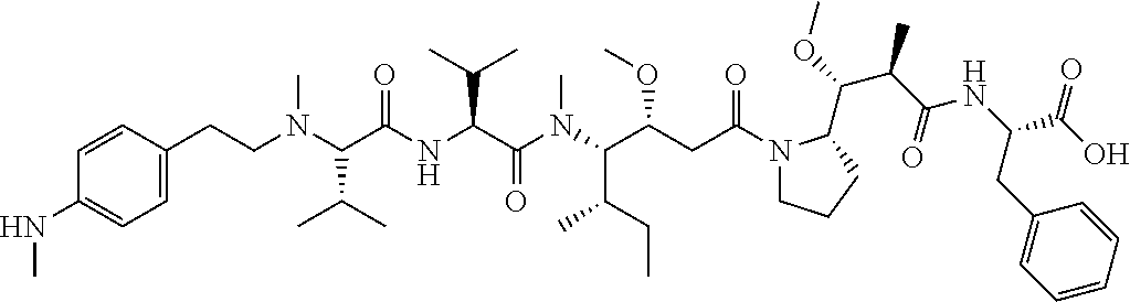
C1=C(CCN(C(C(NC(C(N(C(C(CC(N2CCCC2C(OC)C(C(=O)NC(C(O)=O)CC2=CC=CC=C2)C)=O)OC)C(CC)C)C)=O)C(C)C)=O)C(C)C)C)C=CC(NC)=C1
